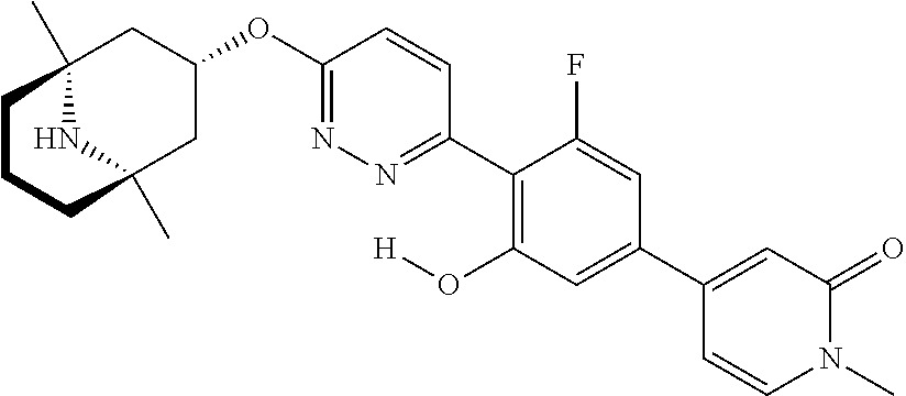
C12(C)NC(C)(CC(OC3=NN=C(C4=C(O[H])C=C(C5=CC(=O)N(C)C=C5)C=C4F)C=C3)C1)CCC2
